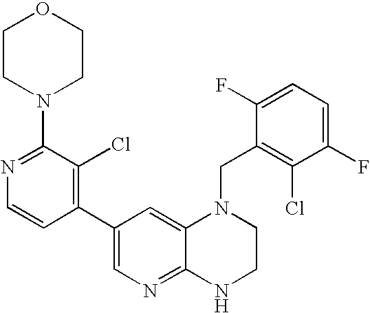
C1(C2=C(Cl)C(N3CCOCC3)=NC=C2)=CN=C2C(=C1)N(CC1=C(Cl)C(F)=CC=C1F)CCN2
